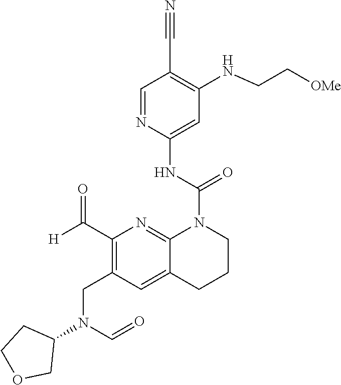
C1=NC(NC(=O)N2C3=NC(C([H])=O)=C(CN(C=O)C4CCOC4)C=C3CCC2)=CC(NCC[OMe])=C1C#N
